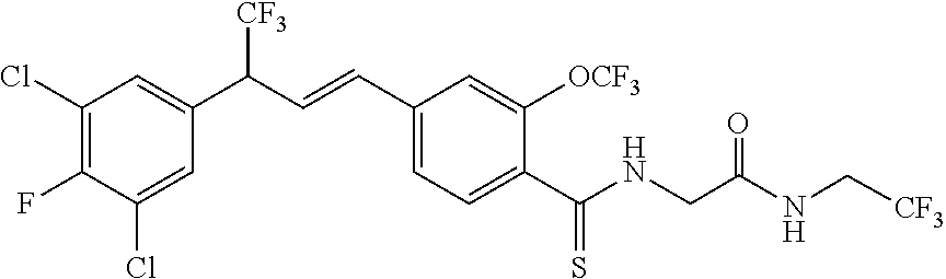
C1(Cl)=C(F)C(Cl)=CC(C(C=CC2=CC=C(C(NCC(NC[CF3])=O)=S)C([OCF3])=C2)[CF3])=C1
